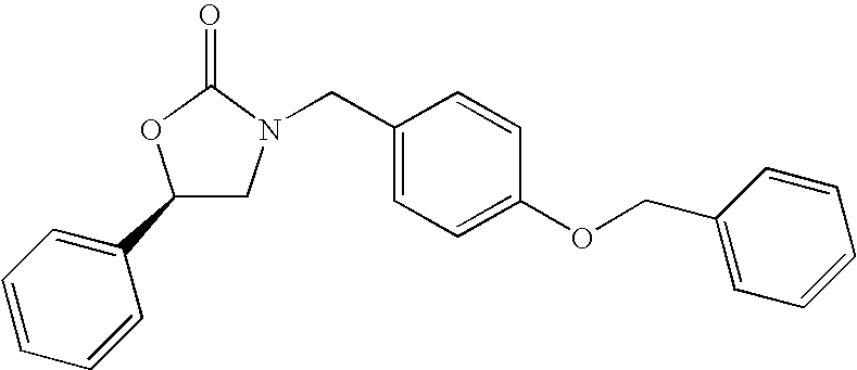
C1=CC=CC(C2CN(CC3=CC=C(OCC4=CC=CC=C4)C=C3)C(=O)O2)=C1
